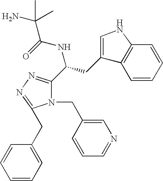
C1=CC=CC2=C1C(CC(C1=NN=C(CC3=CC=CC=C3)N1CC1=CN=CC=C1)NC(=O)C(N)(C)C)=CN2
